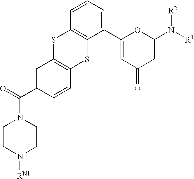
C1CN([RN1])CCN1C(C1=CC2=C(C=C1)SC1=C(S2)C=CC=C1C1=CC(=O)C=C(N([R2])[R1])O1)=O
